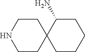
C1CC2(CCN1)CCCCC2N
